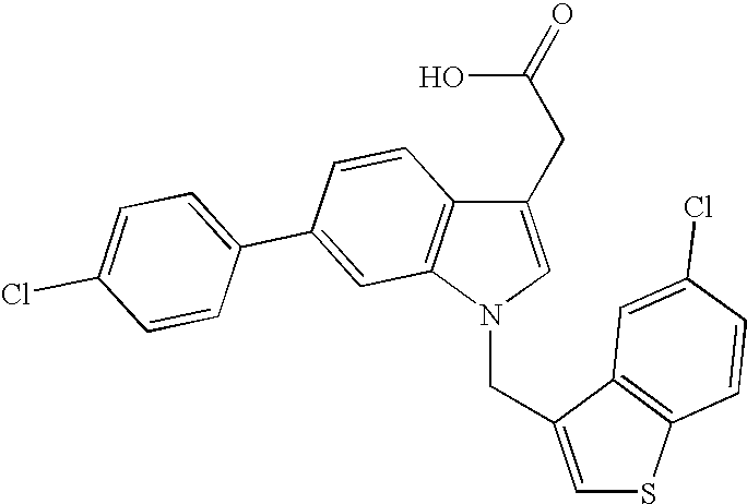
C1(CC(O)=O)=CN(CC2=CSC3=C2C=C(Cl)C=C3)C2=C1C=CC(C1=CC=C(Cl)C=C1)=C2
